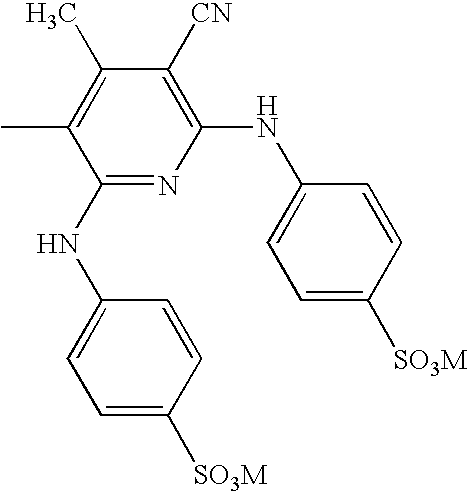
C1(NC2=CC=C([SO3M])C=C2)=NC(NC2=CC=C([SO3M])C=C2)=C([CN])C(C)=C1C
